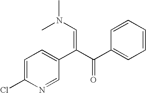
C1(C(C(C2=CC=C(Cl)N=C2)=CN(C)C)=O)=CC=CC=C1
